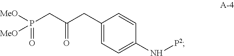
C1(CC(CP(=O)([MeO])[MeO])=O)=CC=C(N[P2])C=C1
